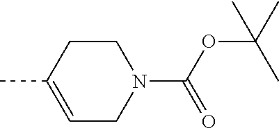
C1CC(C)=CCN1C(OC(C)(C)C)=O
